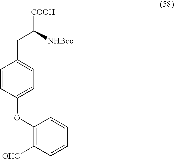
C1=CC(OC2=C([OHC])C=CC=C2)=CC=C1CC([COOH])[NHBoc]
